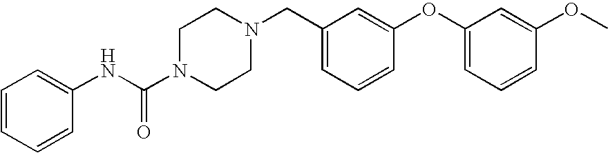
C1=CC=CC(NC(N2CCN(CC3=CC=CC(OC4=CC=CC(OC)=C4)=C3)CC2)=O)=C1
